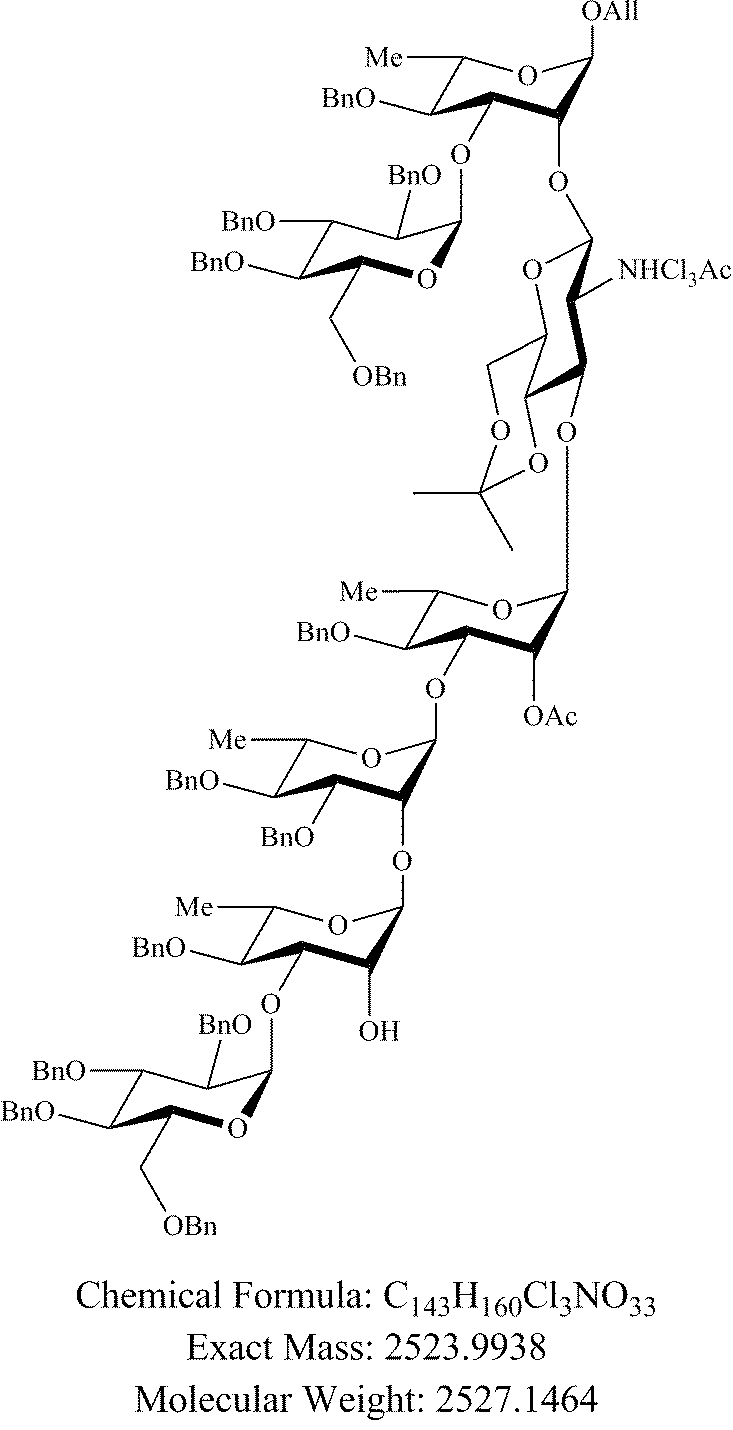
C1([Me])C([BnO])C(OC2OC(C[OBn])C([BnO])C([BnO])C2[BnO])C(OC2OC3COC(C)(C)OC3C(OC3C([OAc])C(OC4OC([Me])C([BnO])C([BnO])C4OC4C(O)C(OC5OC(C[OBn])C([BnO])C([BnO])C5[BnO])C([BnO])C([Me])O4)C([BnO])C([Me])O3)C2[NHCl3Ac])C([OAll])O1
